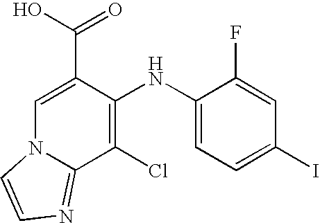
C1(Cl)=C(NC2=CC=C(I)C=C2F)C(C(O)=O)=CN2C1=NC=C2
